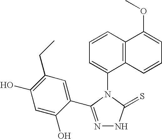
N1=C(C2=CC(CC)=C(O)C=C2O)N(C2=CC=CC3=C2C=CC=C3OC)C(=S)N1
